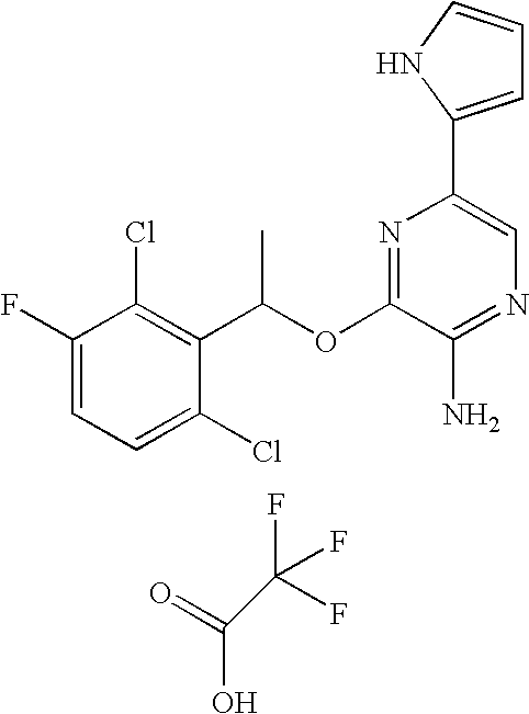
O=C(O)C(F)(F)F.C1=C(F)C(Cl)=C(C(OC2=NC(C3=CC=CN3)=CN=C2N)C)C(Cl)=C1
